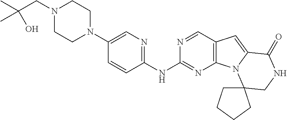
N1(CC(C)(O)C)CCN(C2=CN=C(NC3=NC4=C(C=N3)C=C3N4C4(CNC3=O)CCCC4)C=C2)CC1
